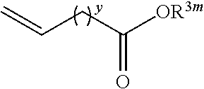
[OR3m]C(CC=C)=O
